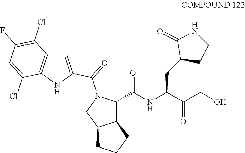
C12C(C(NC(C(CO)=O)CC3CCNC3=O)=O)N(C(=O)C3=CC4=C(N3)C(Cl)=CC(F)=C4Cl)CC1CCC2
